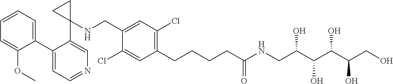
C1(C2=CC=CC=C2OC)=CC=NC=C1C1(NCC2=CC(Cl)=C(CCCCC(NCC(C(O)C(O)C(CO)O)O)=O)C=C2Cl)CC1
